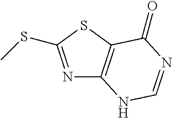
N1=C(SC)SC2=C1NC=NC2=O
